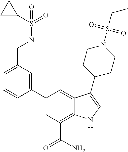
C1=C(C2=CC(CNS(=O)(C3CC3)=O)=CC=C2)C=C2C(=C1C(N)=O)NC=C2C1CCN(S(CC)(=O)=O)CC1
